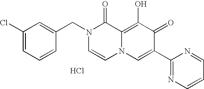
C1=C(CN2C=CN3C(=C(O)C(=O)C(C4=NC=CC=N4)=C3)C2=O)C=CC=C1Cl.Cl
